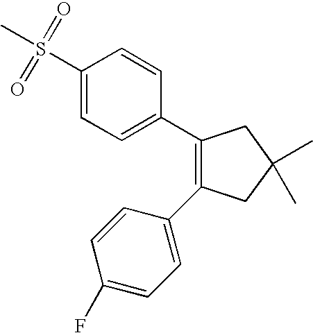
CS(C1=CC=C(C2=C(C3=CC=C(F)C=C3)CC(C)(C)C2)C=C1)(=O)=O
